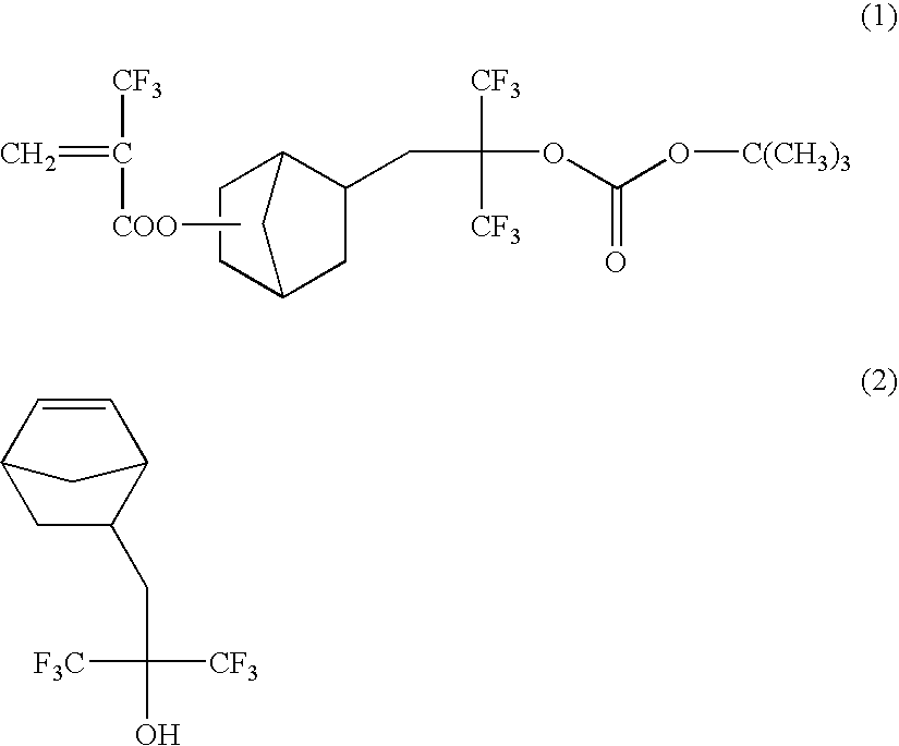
C1C2CC(C1CC([CF3])([CF3])OC(O[C(CH3)3])=O)CC2.C=C([CF3])[COO]C.C1C(CC([F3C])([CF3])O)C2C=CC1C2
